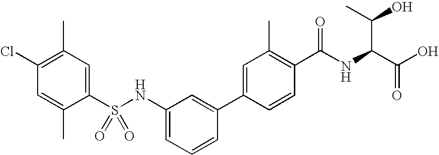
C1(Cl)=C(C)C=C(S(NC2=CC=CC(C3=CC(C)=C(C(NC(C(O)=O)C(C)O)=O)C=C3)=C2)(=O)=O)C(C)=C1
